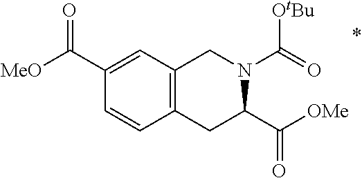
C12=C(CC(C([OMe])=O)N(C(=O)[OtBu])C1)C=CC(C([MeO])=O)=C2
